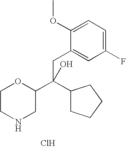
C1CNCC(C(C2CCCC2)(CC2=CC(F)=CC=C2OC)O)O1.Cl
